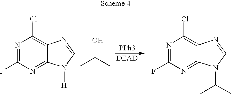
N1=C(F)N=C2C(=C1Cl)N=CN2[H].CC(C)O.[PPh3].N1=C(F)N=C2C(=C1Cl)N=CN2C(C)C
